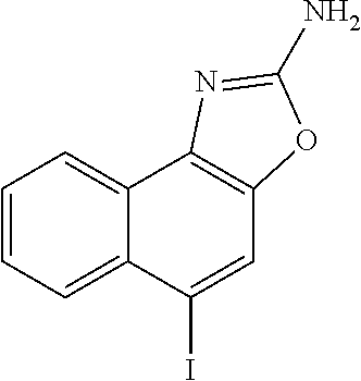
C12=CC=CC=C1C(I)=CC1=C2N=C(N)O1
